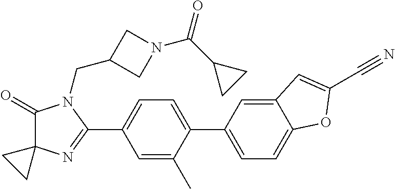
C1(=O)C2(N=C(C3=CC=C(C4=CC=C5C(=C4)C=C(C#N)O5)C(C)=C3)N1CC1CN(C(C3CC3)=O)C1)CC2
